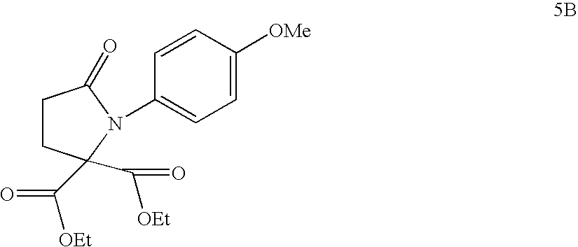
C1CC(C([OEt])=O)(C([OEt])=O)N(C2=CC=C([OMe])C=C2)C1=O
